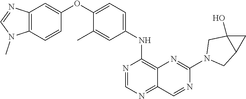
C12=C(C=CC(OC3=CC=C(NC4=C5C(=NC=N4)C=NC(N4CC6C(O)(C4)C6)=N5)C=C3C)=C1)N(C)C=N2
